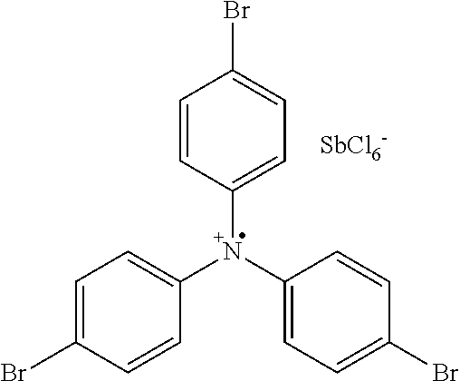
C1=C(Br)C=CC(N(C2=CC=C(Br)C=C2)C2=CC=C(Br)C=C2)=C1.[SbCl6-]
